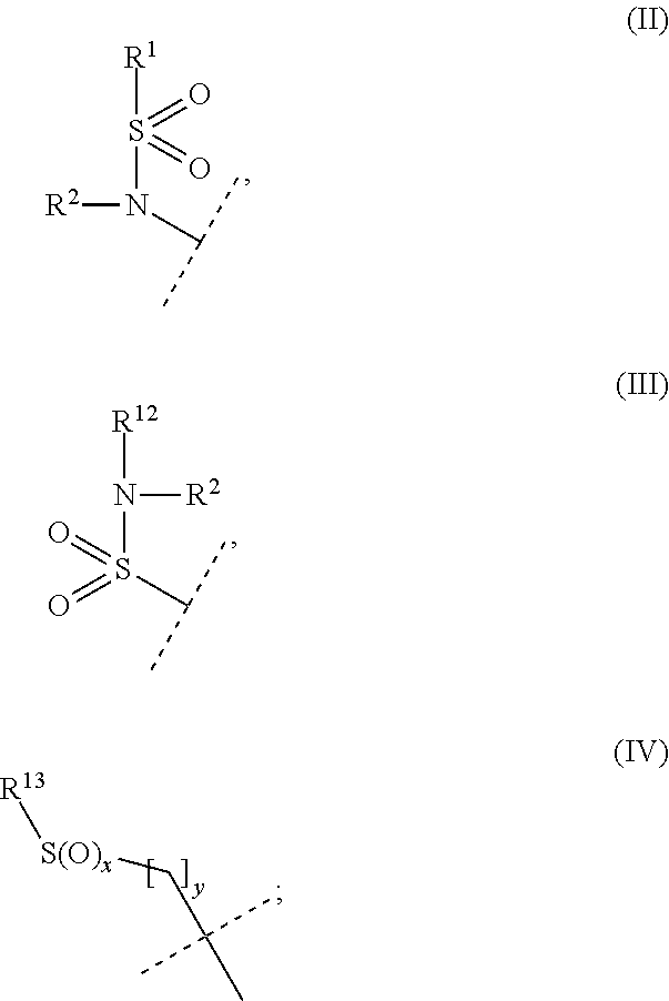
[R2]N(S([R1])(=O)=O)C(C)C.S(N([R12])[R2])(=O)(=O)C(C)C.[R13][S(O)x]CC(C)(C)C
